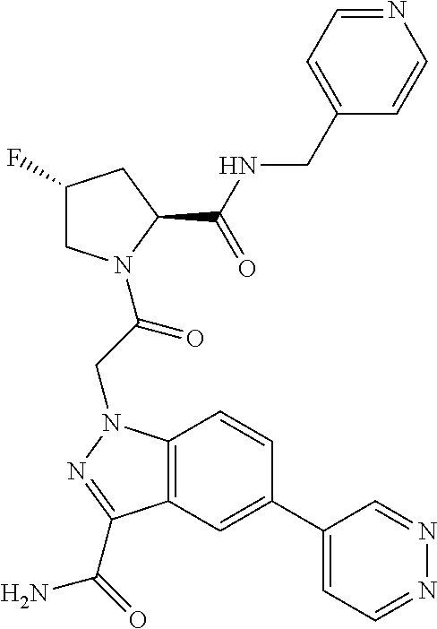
C12=C(C=C(C3=CC=NN=C3)C=C1)C(C(N)=O)=NN2CC(=O)N1CC(F)CC1C(=O)NCC1=CC=NC=C1
